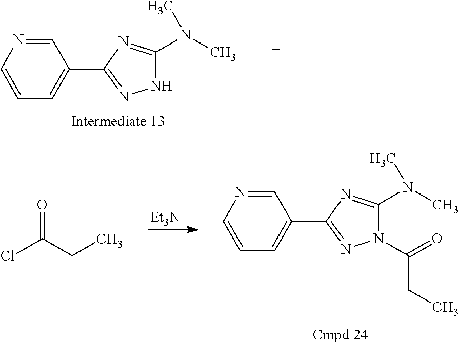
C1=NC=CC=C1C1=NNC(N(C)C)=N1.[Et3N].C1=NC=CC=C1C1=NN(C(=O)CC)C(N(C)C)=N1.ClC(CC)=O
